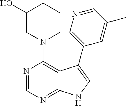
N1(C2=C3C(=NC=N2)NC=C3C2=CN=CC(C)=C2)CCCC(O)C1
